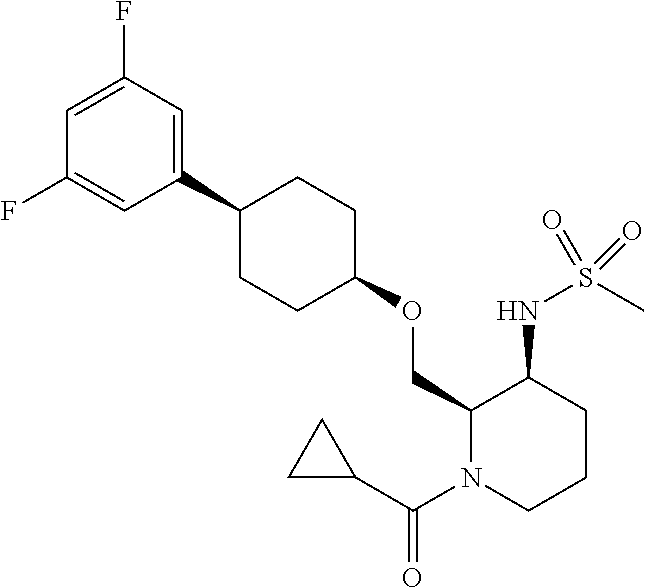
C1(COC2CCC(C3=CC(F)=CC(F)=C3)CC2)N(C(C2CC2)=O)CCCC1NS(C)(=O)=O
